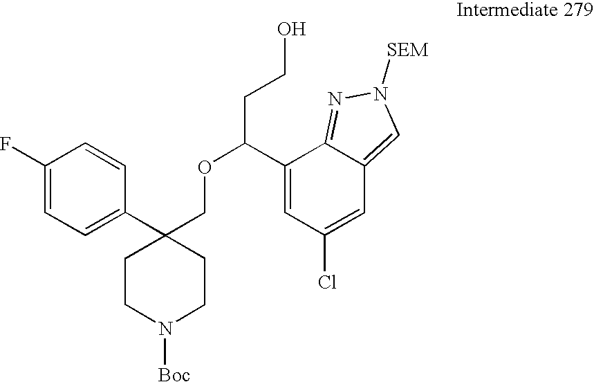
C1(C2(COC(CCO)C3=CC(Cl)=CC4=CN([SEM])N=C34)CCN([Boc])CC2)=CC=C(F)C=C1
